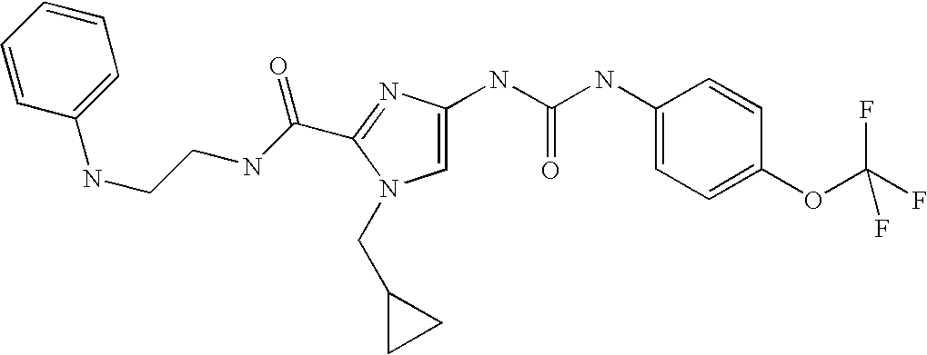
C(C1=NC(NC(NC2=CC=C(OC(F)(F)F)C=C2)=O)=CN1CC1CC1)(NCCNC1=CC=CC=C1)=O
